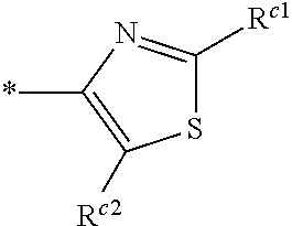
S1C([Rc1])=NC(*)=C1[Rc2]
